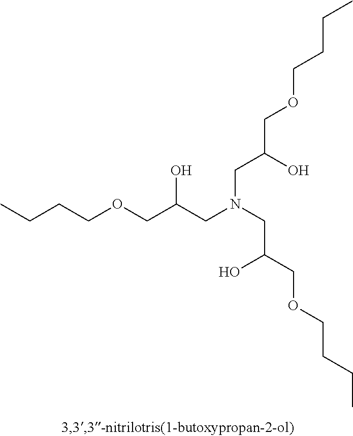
CCCCOCC(CN(CC(COCCCC)O)CC(COCCCC)O)O
